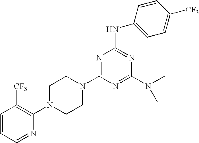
C1=CC=NC(N2CCN(C3=NC(NC4=CC=C([CF3])C=C4)=NC(N(C)C)=N3)CC2)=C1[CF3]
